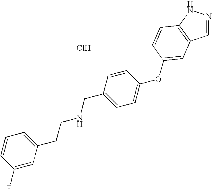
Cl.C1(F)=CC(CCNCC2=CC=C(OC3=CC4=C(NN=C4)C=C3)C=C2)=CC=C1
